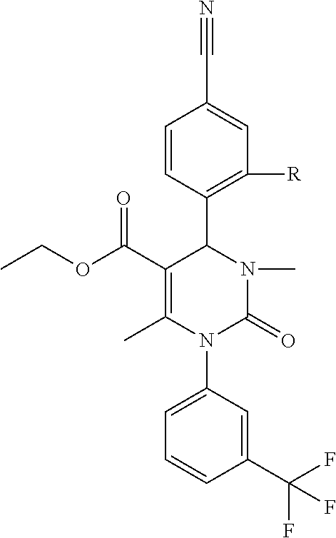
C1=CC(C2C(C(OCC)=O)=C(C)N(C3=CC=CC(C(F)(F)F)=C3)C(=O)N2C)=C([R])C=C1C#N
